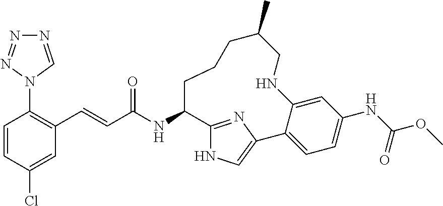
C1=CC(Cl)=CC(C=CC(NC2C3=NC(=CN3)C3=CC=C(NC(OC)=O)C=C3NCC(C)CCC2)=O)=C1N1C=NN=N1
